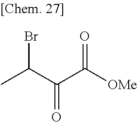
CC(C(=O)C(=O)[OMe])Br
